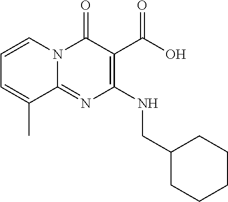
C1=CN2C(=NC(NCC3CCCCC3)=C(C(O)=O)C2=O)C(C)=C1
